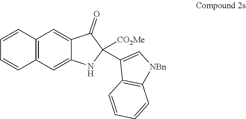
C12=CC3=C(C=C1C(=O)C([CO2Me])(C1=C[NBn]C4=C1C=CC=C4)N2)C=CC=C3
